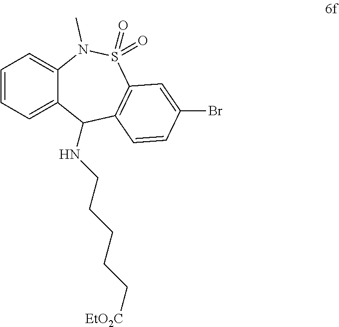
C1=CC=C2C(=C1)N(C)S(=O)(=O)C1=C(C2NCCCCC[EtO2C])C=CC(Br)=C1
